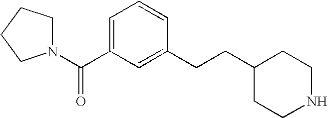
C1=C(C(N2CCCC2)=O)C=C(CCC2CCNCC2)C=C1
